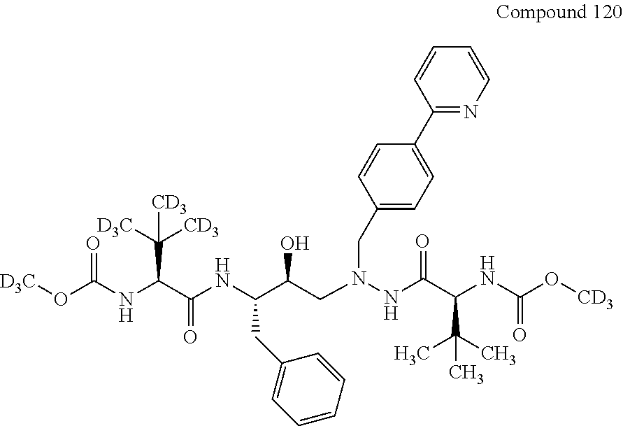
O(C(NC(C(NC(C(CN(NC(C(NC(O[CD3])=O)C(C)(C)C)=O)CC1=CC=C(C2=NC=CC=C2)C=C1)O)CC1=CC=CC=C1)=O)C([D3C])([CD3])[CD3])=O)[D3C]
